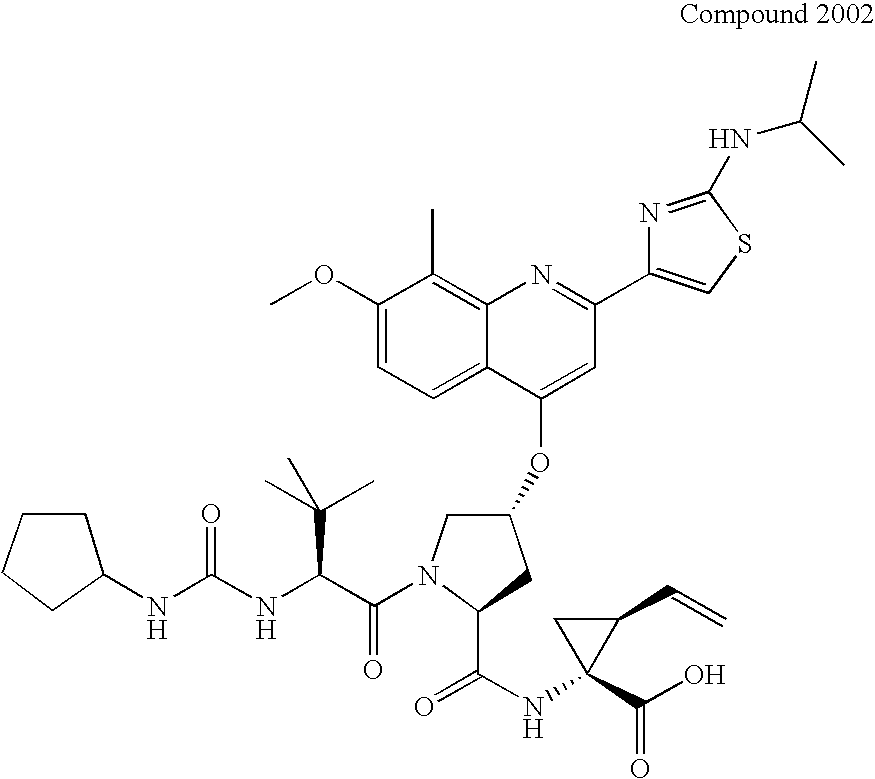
C1(OC)=CC=C2C(=C1C)N=C(C1=CSC(NC(C)C)=N1)C=C2OC1CN(C(=O)C(C(C)(C)C)NC(NC2CCCC2)=O)C(C(=O)NC2(C(=O)O)C(C=C)C2)C1
